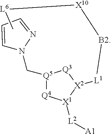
C1=CC=NN1C[Q5]1[Q4][X1]([L2][A1])[X2]([L1][B2][X10][L6]C)[Q3]1
